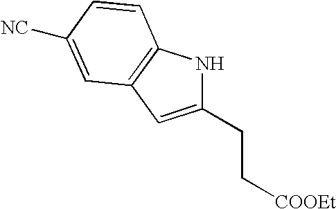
[NC]C1=CC2=C(NC(CC[COOEt])=C2)C=C1
